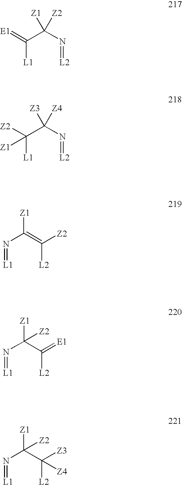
C([L1])(C(N=[L2])([Z1])[Z2])=[E1].C([L1])(C(N=[L2])([Z3])[Z4])([Z2])[Z1].N(=[L1])C(=C([L2])[Z2])[Z1].N(=[L1])C(C([L2])=[E1])([Z1])[Z2].N(=[L1])C(C([L2])([Z3])[Z4])([Z1])[Z2]
